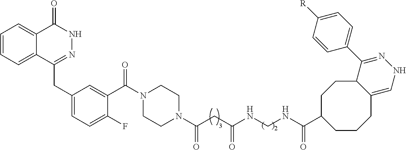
C1=CC=C2C(=C1)C(=O)NN=C2CC1=CC=C(F)C(C(N2CCN(C(CC(NCNC(C3CCCC4=CNN=C(C5=CC=C([R])C=C5)C4CC3)=O)=O)=O)CC2)=O)=C1
